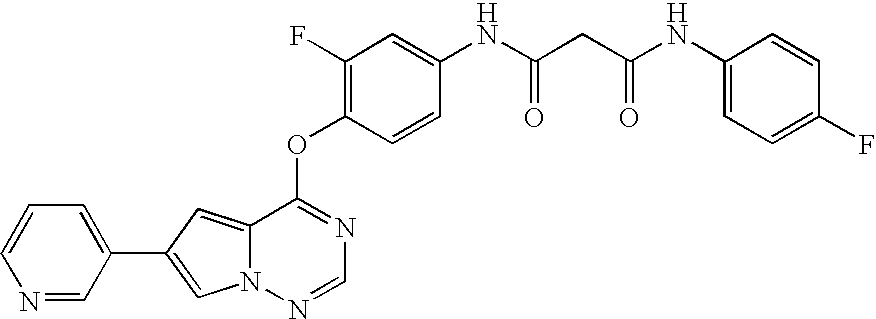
C1(C2=CC=CN=C2)=CN2C(=C1)C(OC1=C(F)C=C(NC(CC(NC3=CC=C(F)C=C3)=O)=O)C=C1)=NC=N2
